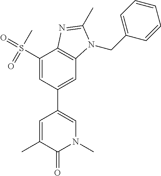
C1(S(=O)(C)=O)=CC(C2=CN(C)C(=O)C(C)=C2)=CC2=C1N=C(C)N2CC1=CC=CC=C1
